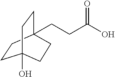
OC12CCC(CCC(O)=O)(CC1)CC2
